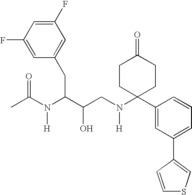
C1(F)=CC(F)=CC(CC(N(C(C)=O)[H])C(O)CN(C2(C3=CC(C4=CSC=C4)=CC=C3)CCC(=O)CC2)[H])=C1
